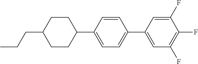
CCCC1CCC(C2=CC=C(C3=CC(F)=C(F)C(F)=C3)C=C2)CC1
